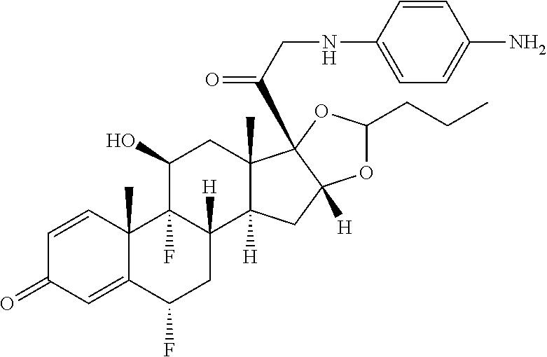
C1=CC2(C)C(=CC1=O)C(F)CC1([H])C2(F)C(O)CC2(C)C1([H])CC1([H])C2(C(CNC2=CC=C(N)C=C2)=O)OC(CCC)O1
